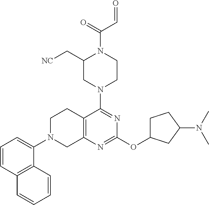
C1=CC2=C(C(N3CC4=C(CC3)C(N3CCN(C(=O)C=O)C(C[NC])C3)=NC(OC3CCC(N(C)C)C3)=N4)=C1)C=CC=C2
